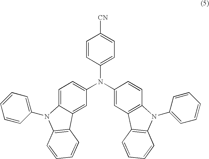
C1=CC(N(C2=CC=C3C(=C2)C2=C(N3C3=CC=CC=C3)C=CC=C2)C2=CC3=C(C=C2)N(C2=CC=CC=C2)C2=C3C=CC=C2)=CC=C1[CN]
